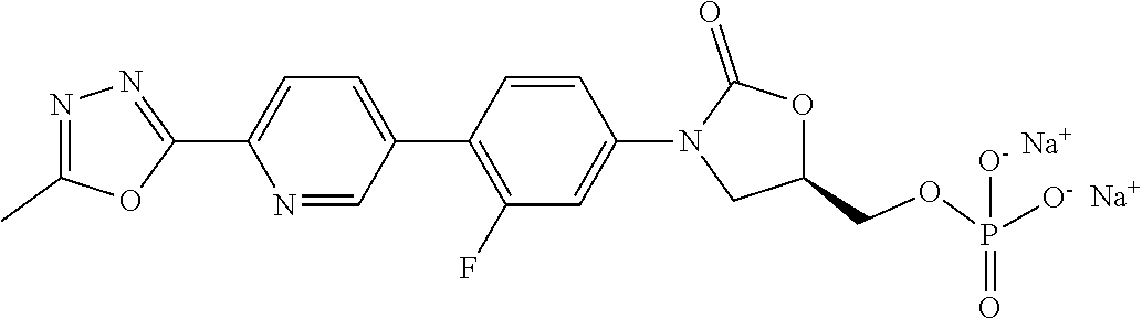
N1=C(C)OC(C2=CC=C(C3=C(F)C=C(N4CC(COP([O-])(=O)[O-])OC4=O)C=C3)C=N2)=N1.[Na].[Na]
